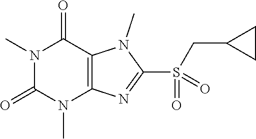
N1(C)C(=O)N(C)C2=C(C1=O)N(C)C(S(CC1CC1)(=O)=O)=N2
